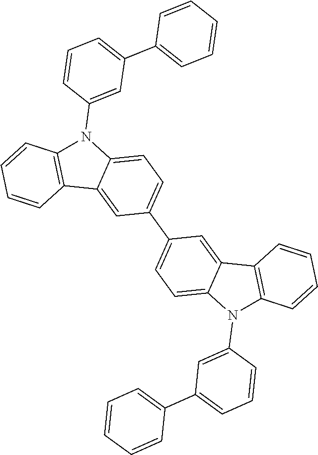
C1=C(C2=CC=C3C(=C2)C2=C(N3C3=CC(C4=CC=CC=C4)=CC=C3)C=CC=C2)C=C2C(=C1)N(C1=CC(C3=CC=CC=C3)=CC=C1)C1=C2C=CC=C1
